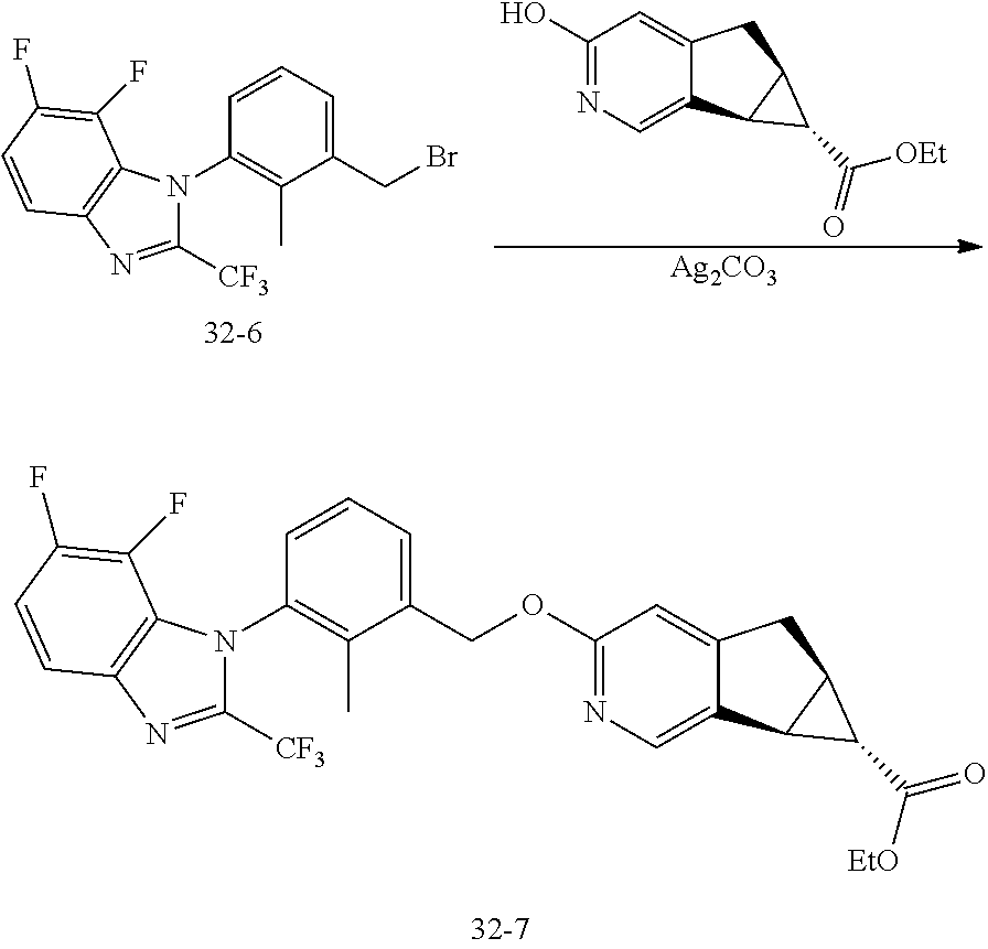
C1(N2C([CF3])=NC3=C2C(F)=C(F)C=C3)=C(C)C(CBr)=CC=C1.OC1=NC=C2C(=C1)CC1C2C1C(=O)[OEt].[Ag2CO3].C1(N2C([CF3])=NC3=C2C(F)=C(F)C=C3)=C(C)C(COC2=NC=C3C(=C2)CC2C3C2C([EtO])=O)=CC=C1
